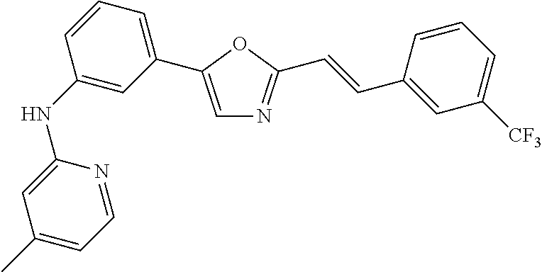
C1=C(C2=CC=CC(NC3=CC(C)=CC=N3)=C2)OC(C=CC2=CC([CF3])=CC=C2)=N1
